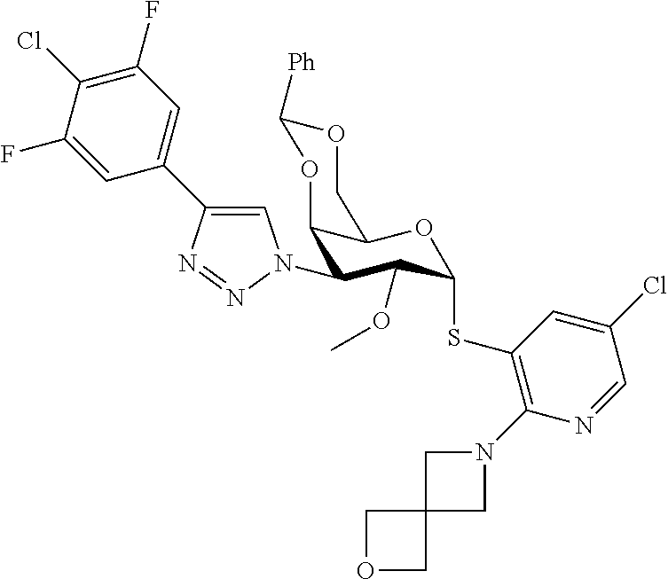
C12C(OC(SC3=C(N4CC5(C4)COC5)N=CC(Cl)=C3)C(OC)C1N1C=C(C3=CC(F)=C(Cl)C(F)=C3)N=N1)COC([Ph])O2
